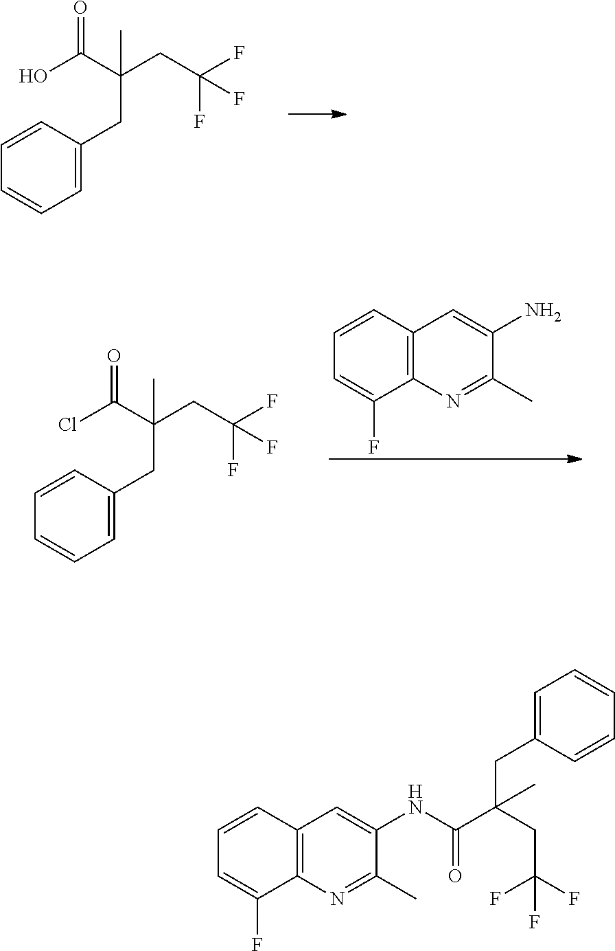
C12=C(C=CC=C1F)C=C(N)C(C)=N2.C1=CC(CC(CC(F)(F)F)(C(Cl)=O)C)=CC=C1.C1=CC(CC(CC(F)(F)F)(C(O)=O)C)=CC=C1.C12=C(C=CC=C1F)C=C(NC(C(CC(F)(F)F)(CC1=CC=CC=C1)C)=O)C(C)=N2
